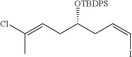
C(C)(Cl)=CCC(CC=CI)[OTBDPS]
